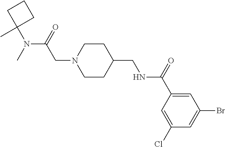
C1(Cl)=CC(C(=O)NCC2CCN(CC(N(C)C3(C)CCC3)=O)CC2)=CC(Br)=C1
